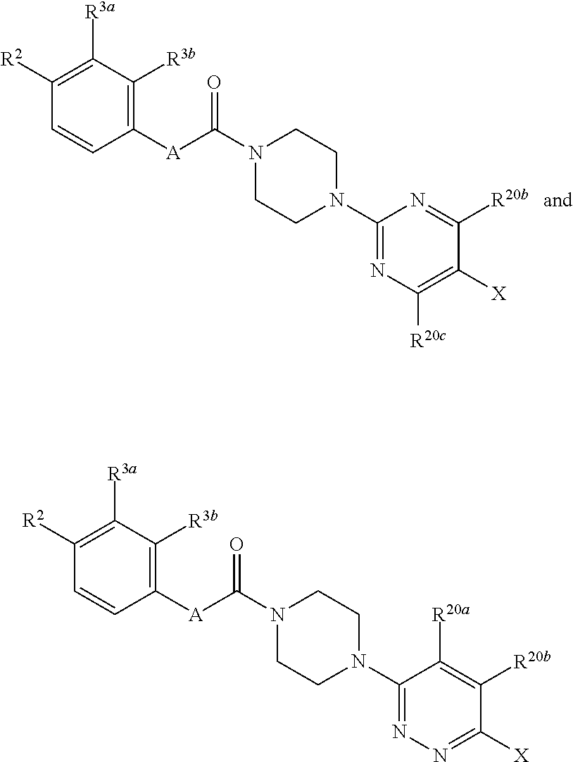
N1=C(N2CCN(C([A]C3=C([R3b])C([R3a])=C([R2])C=C3)=O)CC2)C([R20a])=C([R20b])C([X])=N1.N1=C(N2CCN(C([A]C3=C([R3b])C([R3a])=C([R2])C=C3)=O)CC2)N=C([R20b])C([X])=C1[R20c]
